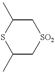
S1C(C)C[SO2]CC1C
